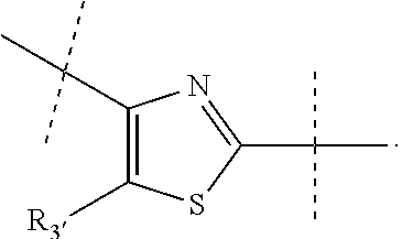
C1(C(C)(C)C)=C([R3])SC(C(C)(C)C)=N1
